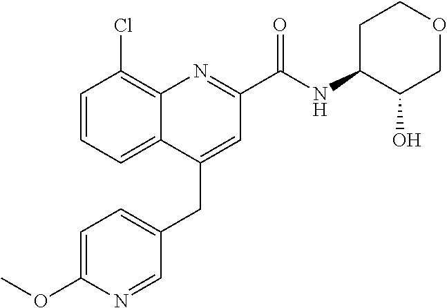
C1=C(OC)N=CC(CC2=CC(C(NC3C(O)COCC3)=O)=NC3=C(Cl)C=CC=C23)=C1
